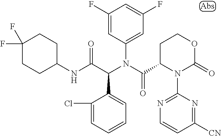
C1(N(C(C2N(C3=NC=CC([CN])=N3)C(=O)OCC2)=O)C(C(NC2CCC(F)(F)CC2)=O)C2=CC=CC=C2Cl)=CC(F)=CC(F)=C1
